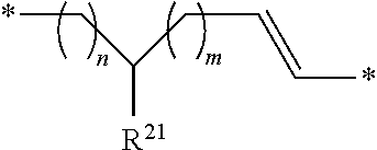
*CC(CC=C*)[R21]
